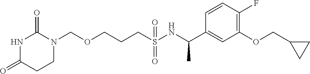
N1C(=O)CCN(COCCCS(NC(C2=CC(OCC3CC3)=C(F)C=C2)C)(=O)=O)C1=O
